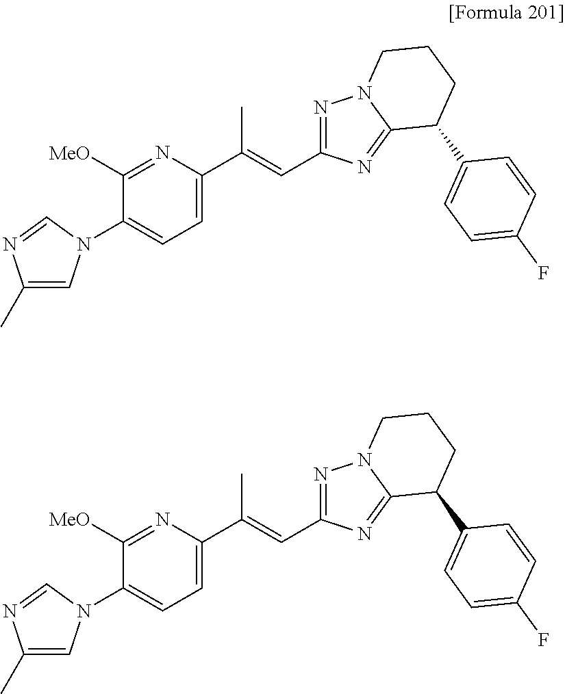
C1=C(C(=CC2=NN3C(=N2)C(C2=CC=C(F)C=C2)CCC3)C)N=C([MeO])C(N2C=C(C)N=C2)=C1.C1=C(C(=CC2=NN3C(=N2)C(C2=CC=C(F)C=C2)CCC3)C)N=C([MeO])C(N2C=C(C)N=C2)=C1
